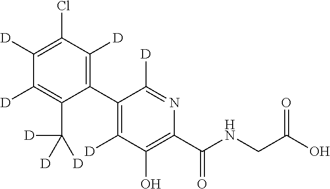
C1(C2=C([D])C(O)=C(C(NCC(O)=O)=O)N=C2[D])=C([D])C(Cl)=C([D])C([D])=C1C([D])([D])[D]
